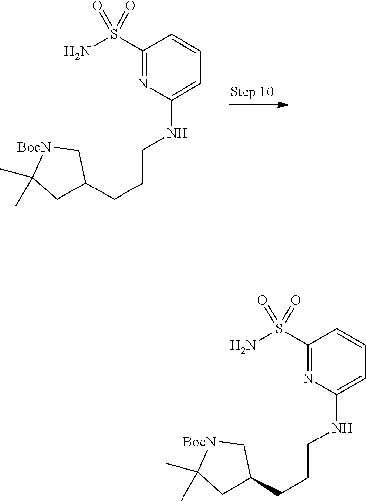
C1(S(N)(=O)=O)=NC(NCCCC2CC(C)(C)[BocN]C2)=CC=C1.C1(S(N)(=O)=O)=NC(NCCCC2CC(C)(C)[BocN]C2)=CC=C1
